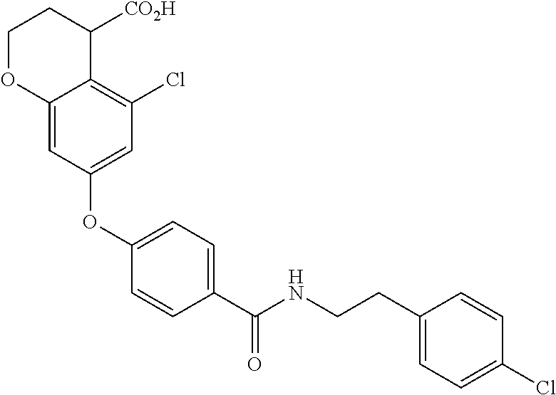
C12=CC(OC3=CC=C(C(NCCC4=CC=C(Cl)C=C4)=O)C=C3)=CC(Cl)=C1C([CO2H])CCO2
